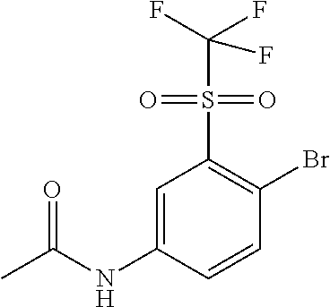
C1=C(NC(C)=O)C=CC(Br)=C1S(C(F)(F)F)(=O)=O
